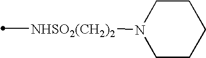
[NHSO2(CH2)2](C)N1CCCCC1
